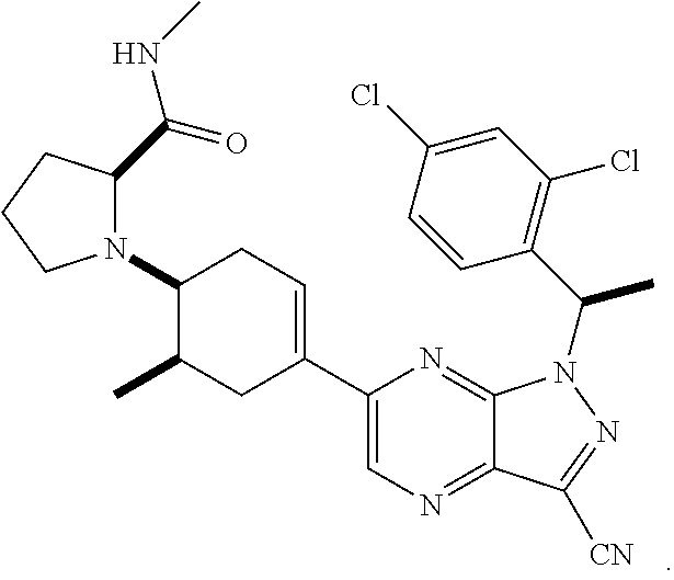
C1(C2=CN=C3C(=N2)N(C(C)C2=C(Cl)C=C(Cl)C=C2)N=C3[CN])=CCC(N2C(C(=O)NC)CCC2)C(C)C1
